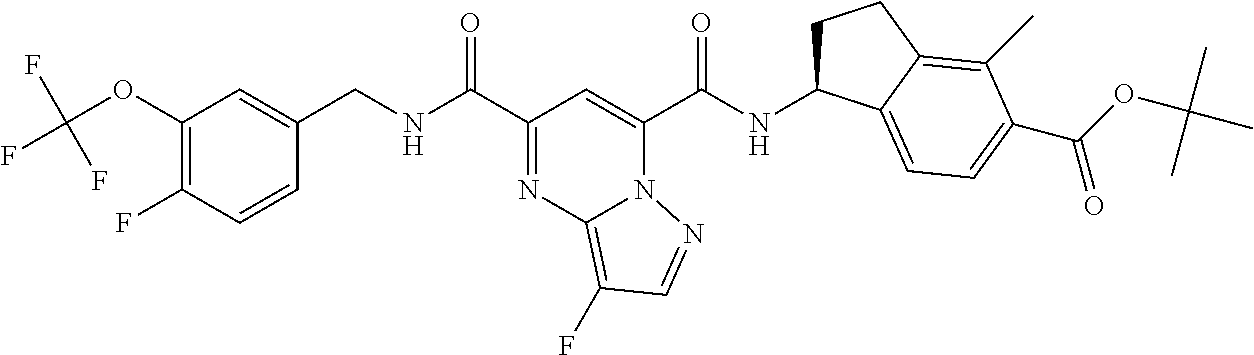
C1(OC(F)(F)F)=C(F)C=CC(CNC(C2=NC3=C(F)C=NN3C(C(NC3CCC4=C(C)C(C(OC(C)(C)C)=O)=CC=C34)=O)=C2)=O)=C1
